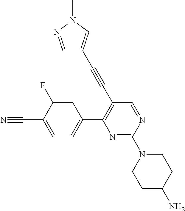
C1(C#CC2=CN(C)N=C2)=C(C2=CC=C(C#N)C(F)=C2)N=C(N2CCC(N)CC2)N=C1
